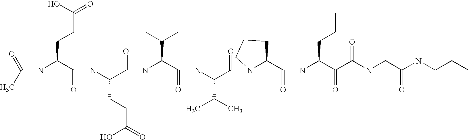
C(NC(C(NC(C(=O)NC(C(=O)NC(C(=O)N1C(C(=O)NC(C(=O)C(NCC(=O)NCCC)=O)CCC)CCC1)C(C)C)C(C)C)CCC(=O)O)=O)CCC(=O)O)(C)=O
